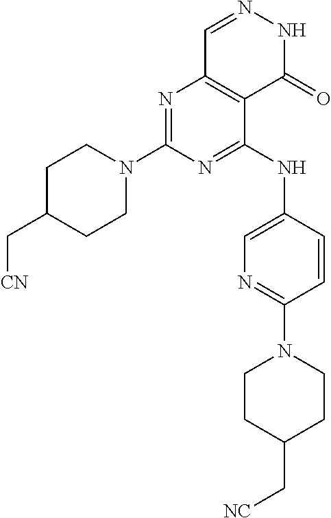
N1=C(N2CCC(C[CN])CC2)N=C(NC2=CN=C(N3CCC(C[NC])CC3)C=C2)C2=C1C=NNC2=O
